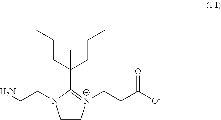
C1C[N+](CCC([O-])=O)=C(C(CCC)(CCCC)C)N1CCN
